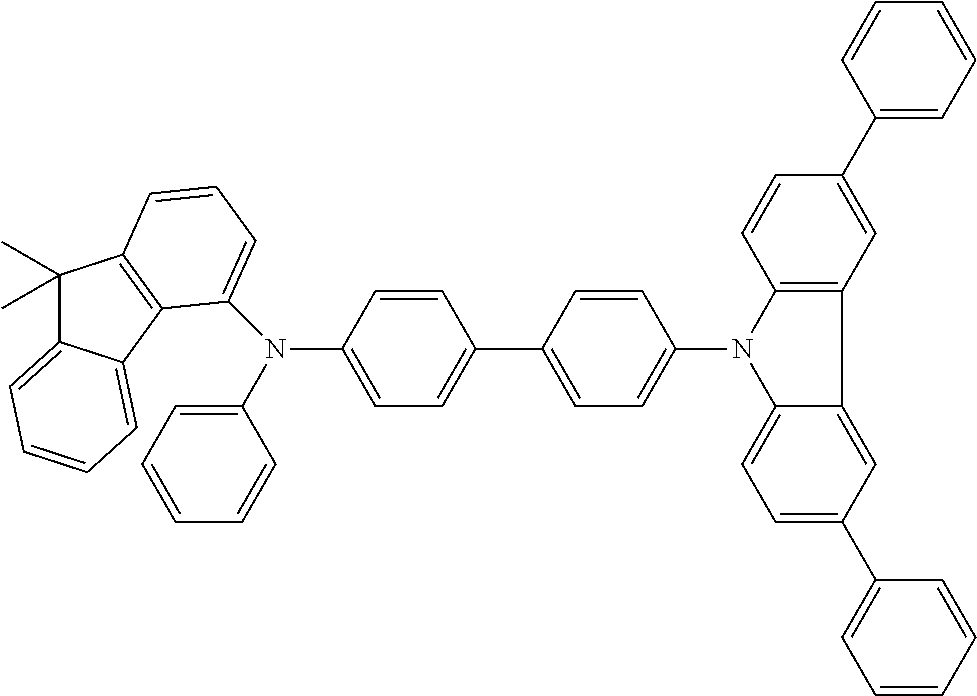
C1=CC=C(N(C2=CC=C(C3=CC=C(N4C5=C(C=C(C6=CC=CC=C6)C=C5)C5=CC(C6=CC=CC=C6)=CC=C45)C=C3)C=C2)C2=CC=CC3=C2C2=CC=CC=C2C3(C)C)C=C1
